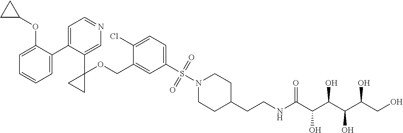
C1=C(C2=CC=NC=C2C2(OCC3=CC(S(N4CCC(CCNC(C(C(C(C(CO)O)O)O)O)=O)CC4)(=O)=O)=CC=C3Cl)CC2)C(OC2CC2)=CC=C1
